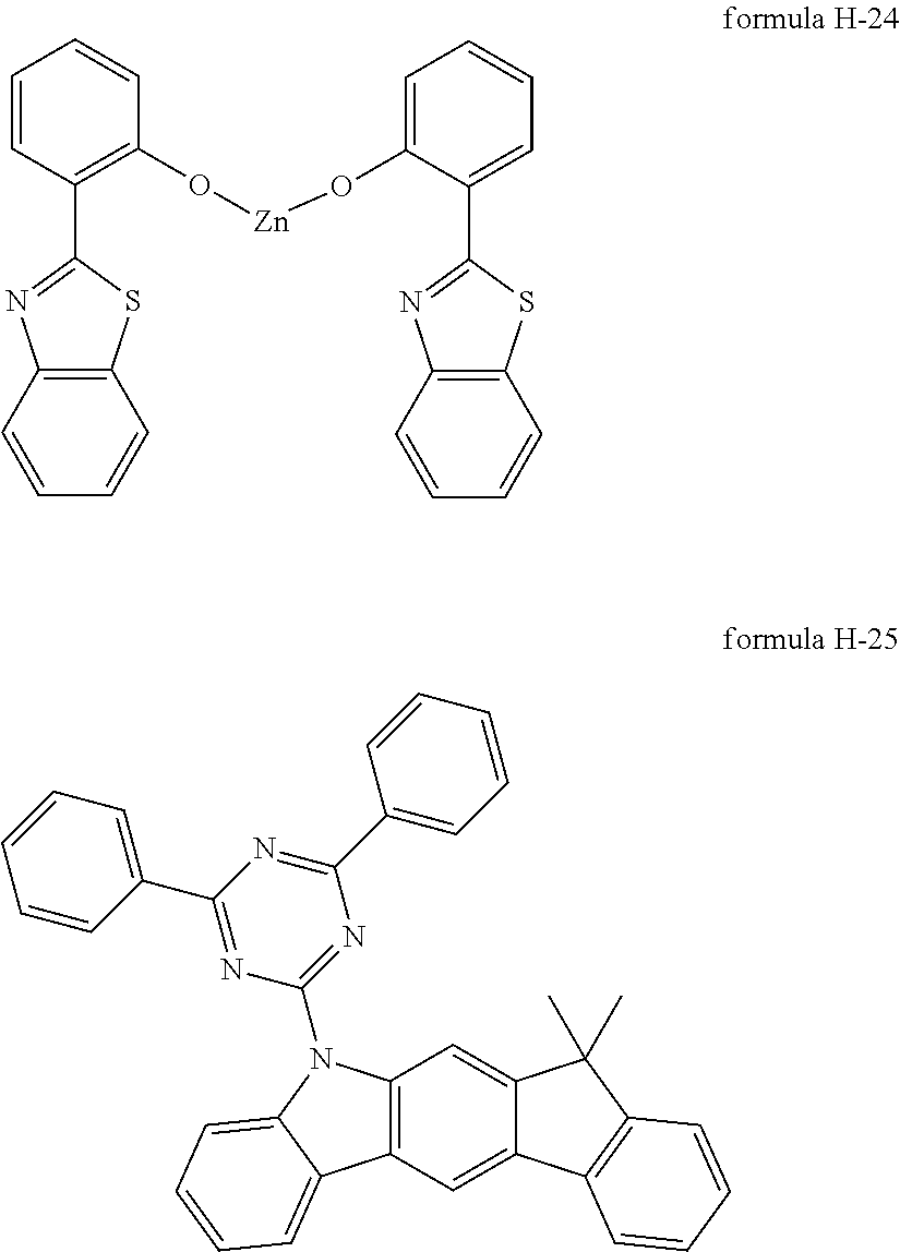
C1=CC(C2=NC3=C(S2)C=CC=C3)=C(O[Zn]OC2=CC=CC=C2C2=NC3=C(S2)C=CC=C3)C=C1.C1=CC(C2=NC(N3C4=C(C=C5C(=C4)C(C)(C)C4=C5C=CC=C4)C4=CC=CC=C34)=NC(C3=CC=CC=C3)=N2)=CC=C1
